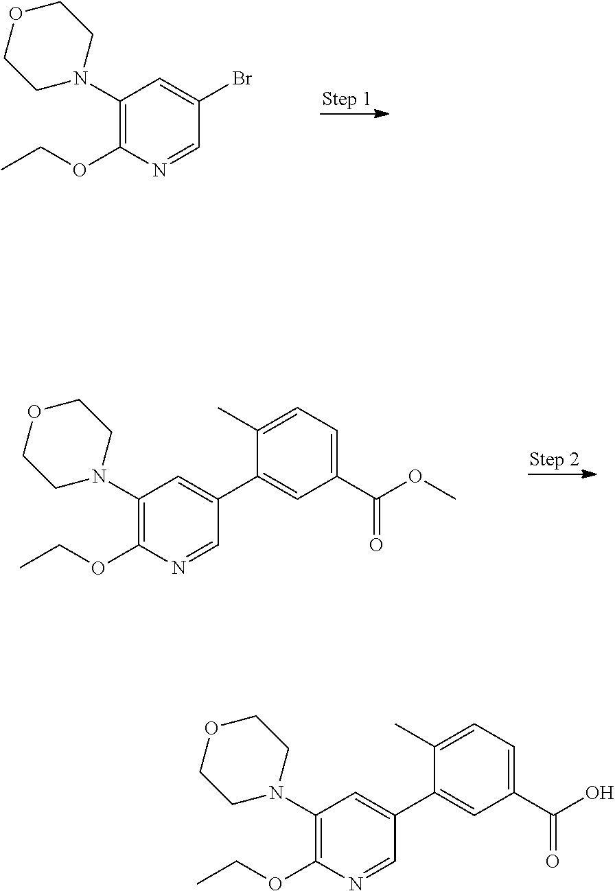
C1=NC(OCC)=C(N2CCOCC2)C=C1Br.C1=NC(OCC)=C(N2CCOCC2)C=C1C1=CC(C(OC)=O)=CC=C1C.C1=NC(OCC)=C(N2CCOCC2)C=C1C1=CC(C(O)=O)=CC=C1C
